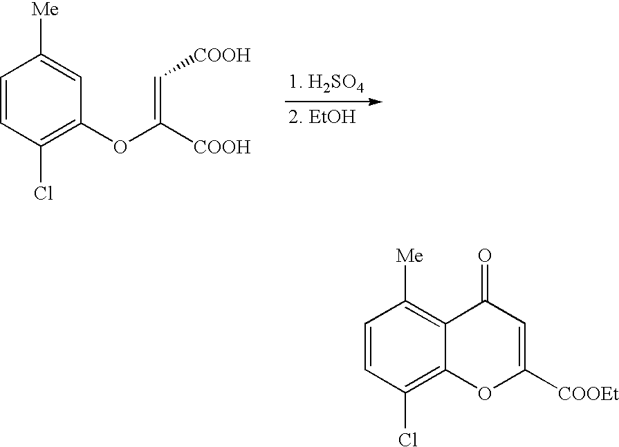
C1=CC(Cl)=C(OC([COOH])=C[COOH])C=C1[Me].C1=CC(Cl)=C2C(=C1[Me])C(=O)C=C([COOEt])O2
